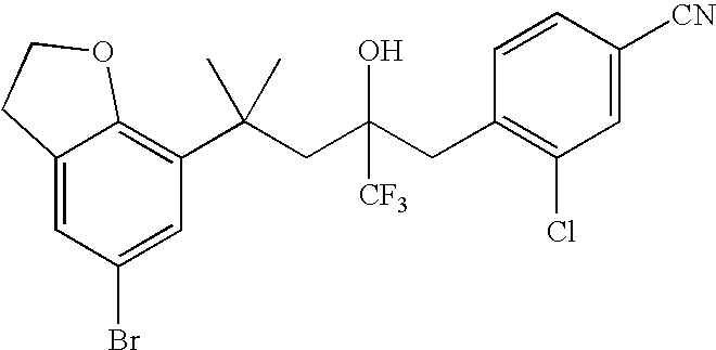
C1(Br)=CC(C(CC(CC2=C(Cl)C=C([CN])C=C2)([CF3])O)(C)C)=C2C(=C1)CCO2
